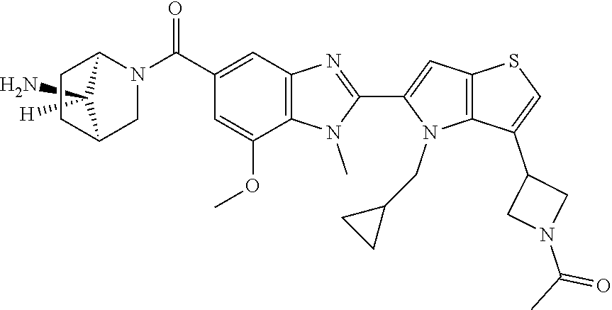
C1([H])(N)C2CCC1N(C(C1=CC3=C(C(OC)=C1)N(C)C(C1=CC4=C(N1CC1CC1)C(C1CN(C(C)=O)C1)=CS4)=N3)=O)C2
